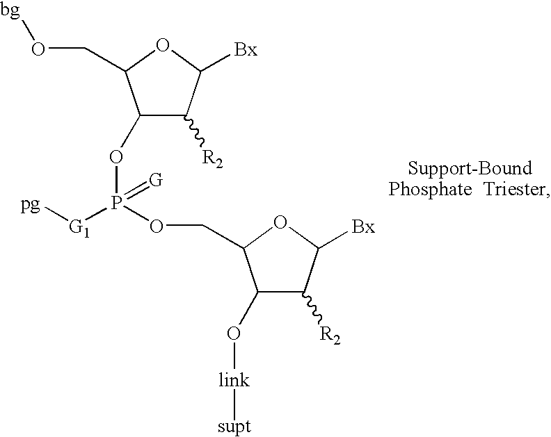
C1([R2])C(OP([G1][pg])(OCC2C(O[link][supt])C([R2])C([Bx])O2)=[G])C(CO[bg])OC1[Bx]
